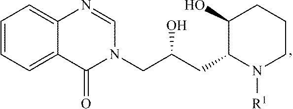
C1=CC=C2C(=C1)N=CN(CC(CC1N([R1])CCCC1O)O)C2=O
